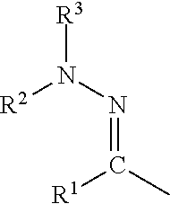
[R2]N(N=C(C)[R1])[R3]
